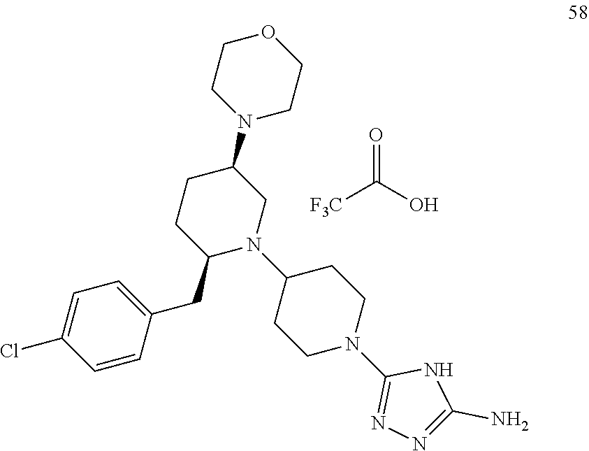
[F3C]C(O)=O.C1=CC(CC2N(C3CCN(C4=NN=C(N)N4)CC3)CC(N3CCOCC3)CC2)=CC=C1Cl
